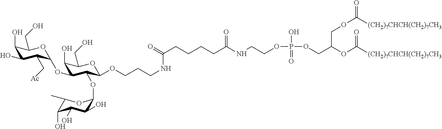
C1(O)C(O)C(C[Ac])C(OC2C(O)C(CO)OC(OCCCNC(CCCCC(NCCOP(OCC(OC([(CH2)7CHCH(CH2)7CH3])=O)COC([(CH2)7CHCH(CH2)7CH3])=O)(O)=O)=O)=O)C2OC2C(O)C(O)C(O)C(C)O2)OC1CO
